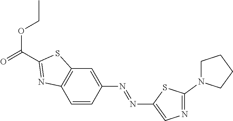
C1=CC(N=NC2=CN=C(N3CCCC3)S2)=CC2=C1N=C(C(=O)OCC)S2
